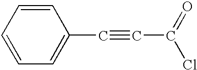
C1=CC=C(C#CC(Cl)=O)C=C1
